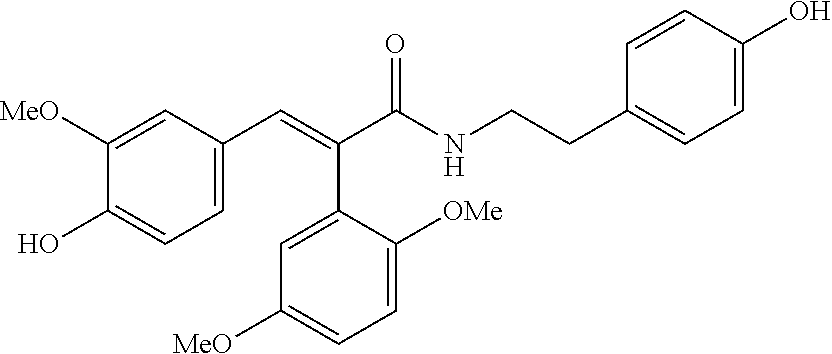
C1([MeO])=CC(C=C(C2=CC([MeO])=CC=C2[OMe])C(NCCC2=CC=C(O)C=C2)=O)=CC=C1O
